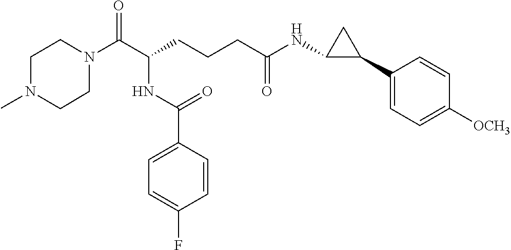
C1N(C(C(CCCC(NC2C(C3=CC=C([OCH3])C=C3)C2)=O)NC(C2=CC=C(F)C=C2)=O)=O)CCN(C)C1
